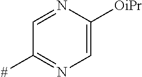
C1=NC([OiPr])=CN=C1[#]
